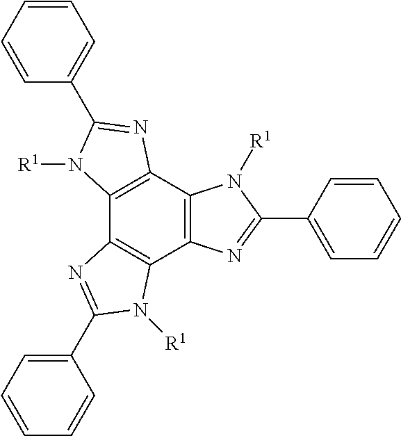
C1=CC=CC=C1C1=NC2=C(C3=C(C4=C2N([R1])C(C2=CC=CC=C2)=N4)N([R1])C(C2=CC=CC=C2)=N3)N1[R1]
